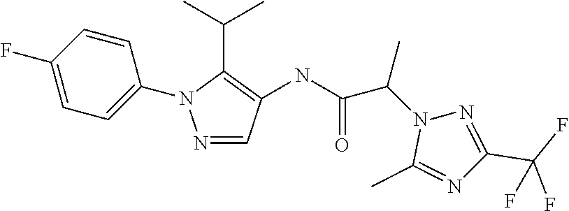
N(C(=O)C(N1C(C)=NC(C(F)(F)F)=N1)C)C1=C(C(C)C)N(C2=CC=C(F)C=C2)N=C1
